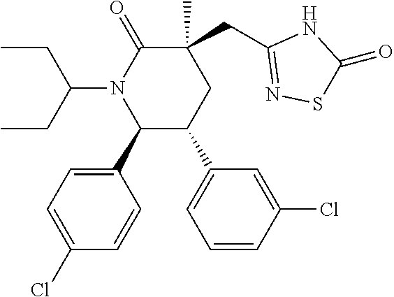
C1(C2=CC=C(Cl)C=C2)C(C2=CC=CC(Cl)=C2)CC(C)(CC2=NSC(=O)N2)C(=O)N1C(CC)CC
